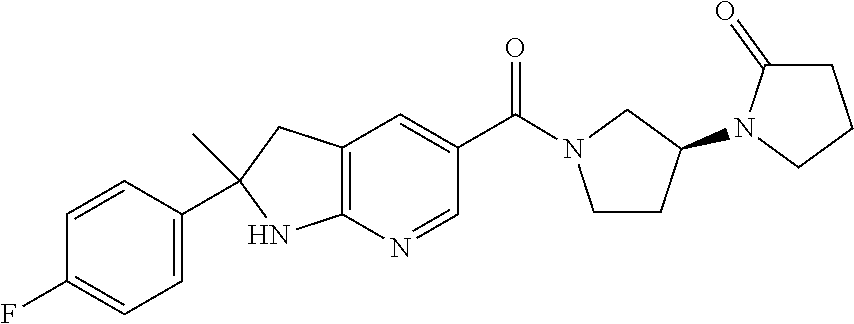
C12=C(N=CC(C(=O)N3CCC(N4CCCC4=O)C3)=C1)NC(C)(C1=CC=C(F)C=C1)C2
